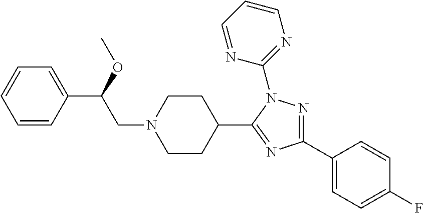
C(N1CCC(C2=NC(C3=CC=C(F)C=C3)=NN2C2=NC=CC=N2)CC1)C(C1=CC=CC=C1)OC
